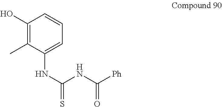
C1(O)=C(C)C(NC(=S)NC([Ph])=O)=CC=C1
